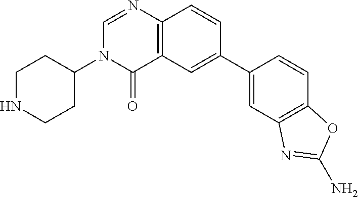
C1=NC2=C(C(=O)N1C1CCNCC1)C=C(C1=CC3=C(C=C1)OC(N)=N3)C=C2
